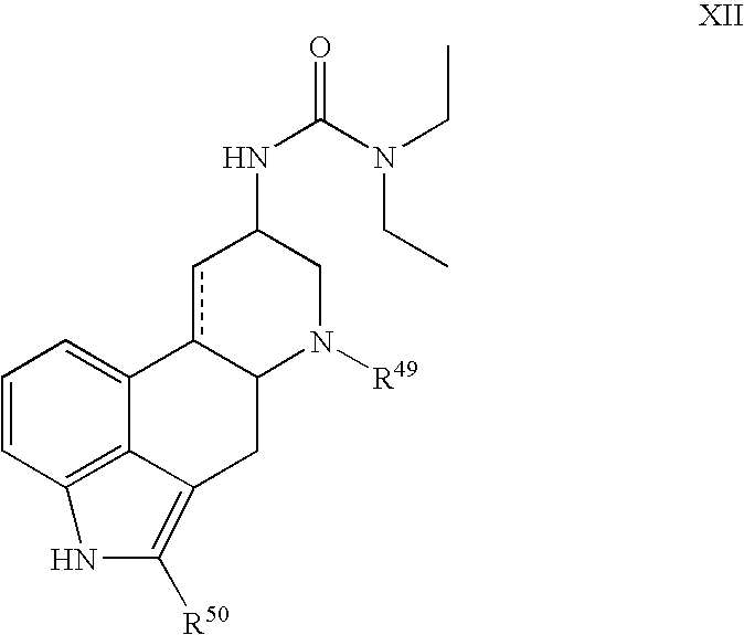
C1=CC2=C3C(=C1)c1cC(NC(=O)N(CC)CC)CN([R49])C1CC3=C([R50])N2
